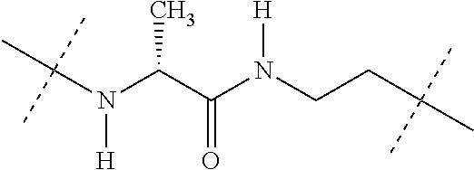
N(C(C(N(CCC(C)(C)C)[H])=O)C)(C(C)(C)C)[H]
